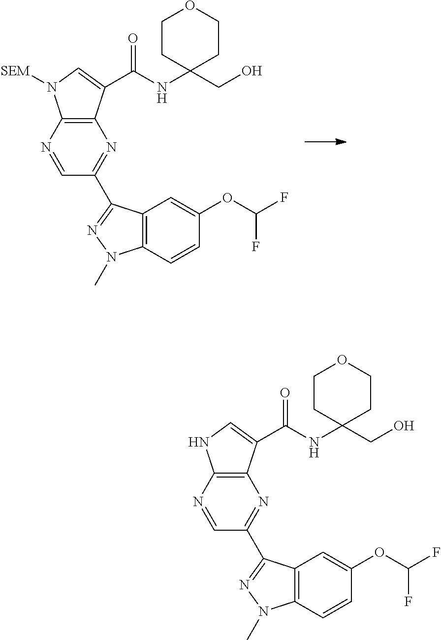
C1=NC2=C(N=C1C1=NN(C)C3=C1C=C(OC(F)F)C=C3)C(C(NC1(CO)CCOCC1)=O)=CN2.C1=NC2=C(N=C1C1=NN(C)C3=C1C=C(OC(F)F)C=C3)C(C(NC1(CO)CCOCC1)=O)=CN2[SEM]
